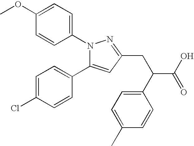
COC1=CC=C(N2C(C3=CC=C(Cl)C=C3)=CC(CC(C(O)=O)C3=CC=C(C)C=C3)=N2)C=C1
